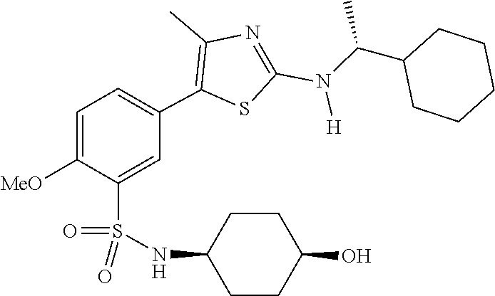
C1(C(N(C2=NC(C)=C(C3=CC=C([MeO])C(S(=O)(=O)NC4CCC(O)CC4)=C3)S2)[H])C)CCCCC1
